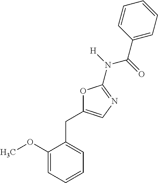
C1(OC)=CC=CC=C1CC1=CN=C(N([H])C(=O)C2=CC=CC=C2)O1
